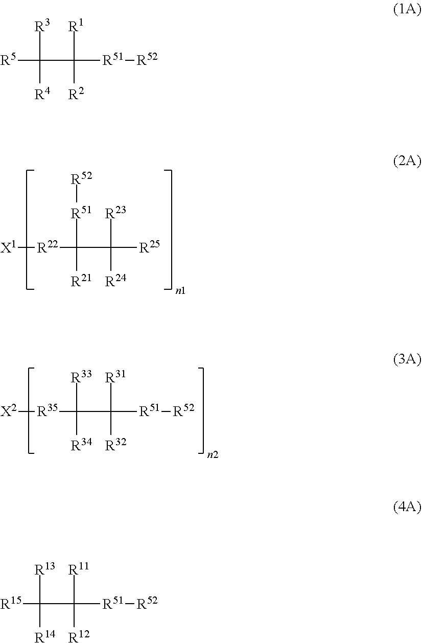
[X1][R22]C(C([R23])([R25])[R24])([R51][R52])[R21].[X2][R35]C(C([R31])([R51][R52])[R32])([R33])[R34].[R15]C(C([R11])([R51][R52])[R12])([R13])[R14].[R5]C(C([R1])([R51][R52])[R2])([R3])[R4]
